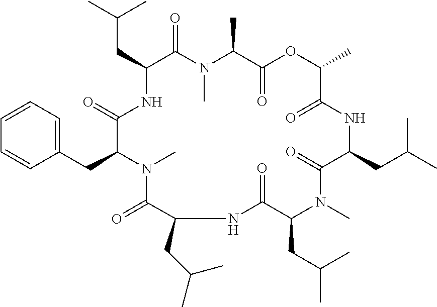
C(CC1NC(=O)C(CC2=CC=CC=C2)N(C)C(=O)C(CC(C)C)NC(=O)C(CC(C)C)N(C)C(=O)C(CC(C)C)NC(=O)C(C)OC(=O)C(C)N(C)C1=O)(C)C
